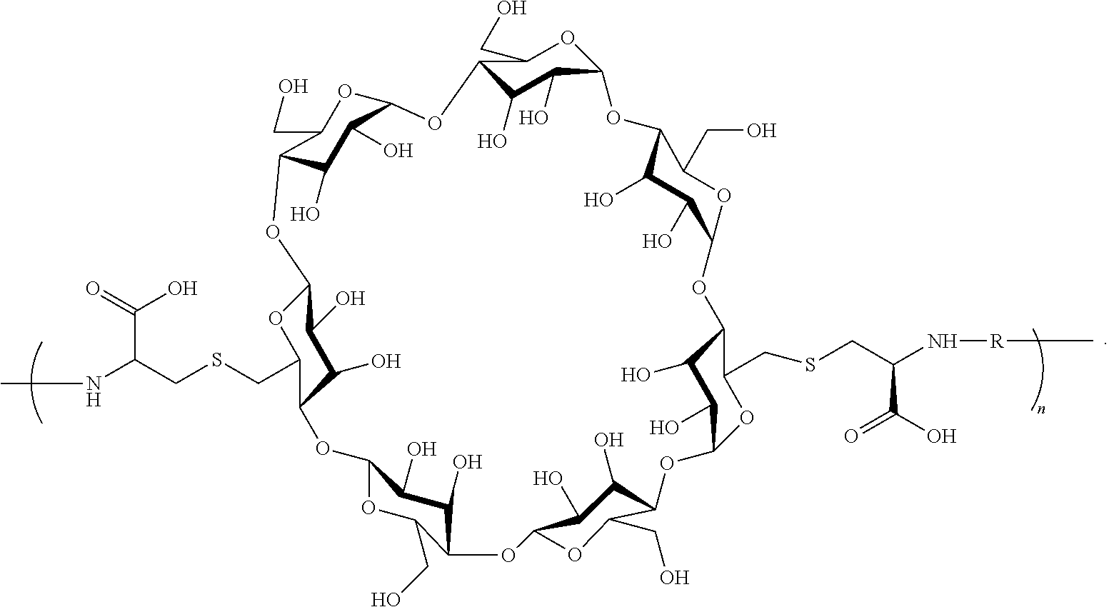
C12OC3C(O)C(O)C(OC3CO)OC3C(O)C(O)C(OC3CO)OC3C(O)C(O)C(OC3CSCC(C(O)=O)N[R]C)OC3C(O)C(O)C(OC3CO)OC3C(O)C(O)C(OC3CO)OC3C(O)C(O)C(OC3CSCC(NC)C(=O)O)OC(C(CO)O1)C(O)C2O
